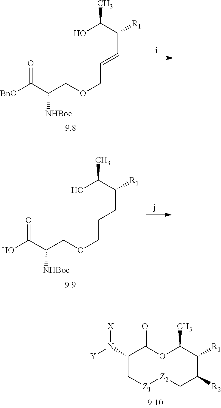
C1(N([Y])[X])C[Z1][Z2]CC([R2])C([R1])C(C)OC1=O.OC(C(C=CCOCC(C([BnO])=O)[NHBoc])[R1])C.OC(C(CCCOCC(C(O)=O)[NHBoc])[R1])C
